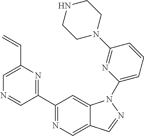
C1(C2=NC(C=C)=CN=C2)=NC=C2C(=C1)N(C1=CC=CC(N3CCNCC3)=N1)N=C2
